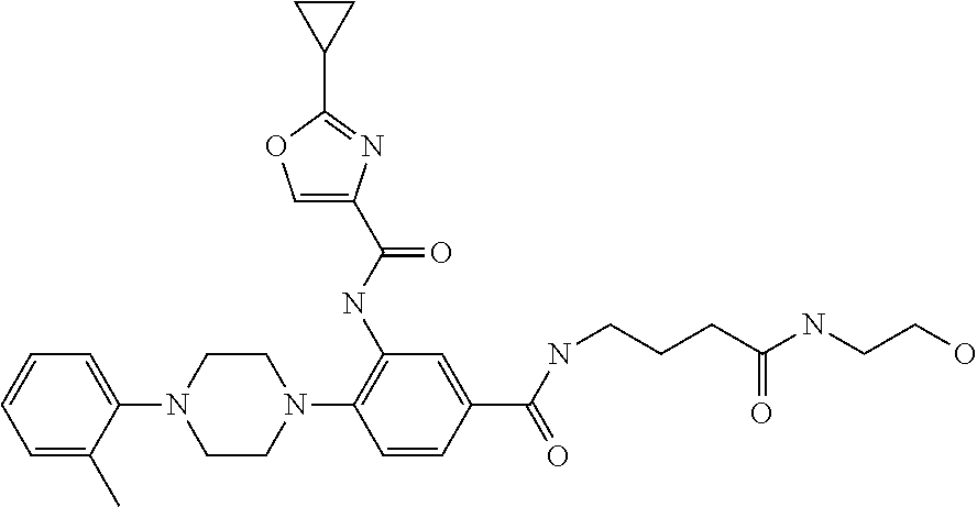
C1=C(C)C(N2CCN(C3=C(NC(C4=COC(C5CC5)=N4)=O)C=C(C(NCCCC(NCCO)=O)=O)C=C3)CC2)=CC=C1
